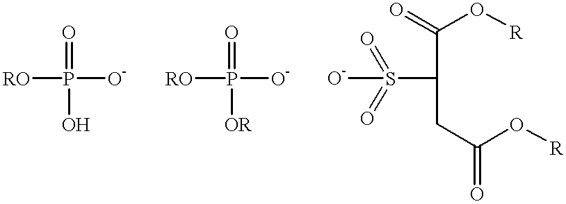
[RO]P([O-])(=O)O.[RO]P([O-])(=O)[OR].[O-]S(C(C(O[R])=O)CC(O[R])=O)(=O)=O
